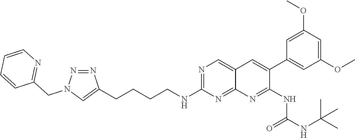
N1=C(NCCCCC2=CN(CC3=NC=CC=C3)N=N2)N=C2C(=C1)C=C(C1=CC(OC)=CC(OC)=C1)C(NC(=O)NC(C)(C)C)=N2
